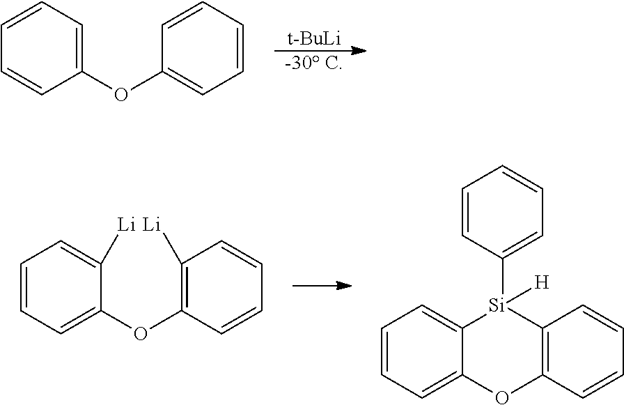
[t-BuLi].[-30 C].C1=CC=C(OC2=CC=CC=C2)C=C1.C1=CC=C(OC2=C([Li])C=CC=C2)C([Li])=C1.C1=CC=C2C(=C1)[Si](C1=CC=CC=C1)([H])C1=C(O2)C=CC=C1
